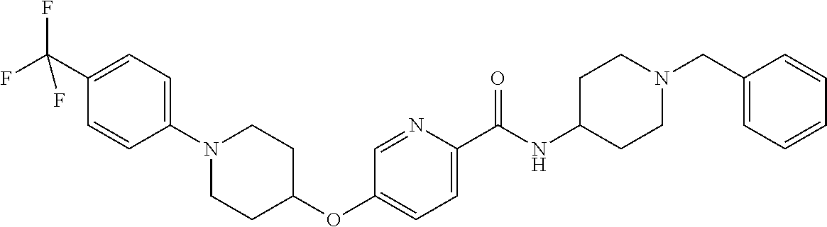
C1(C(F)(F)F)=CC=C(N2CCC(OC3=CC=C(C(NC4CCN(CC5=CC=CC=C5)CC4)=O)N=C3)CC2)C=C1
